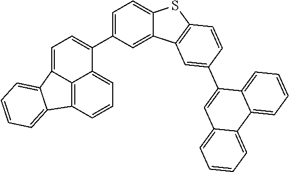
C1=C(C2=CC=C3C4=C(C=CC=C24)C2=CC=CC=C23)C=C2C(=C1)SC1=C2C=C(C2=CC3=CC=CC=C3C3=CC=CC=C23)C=C1
